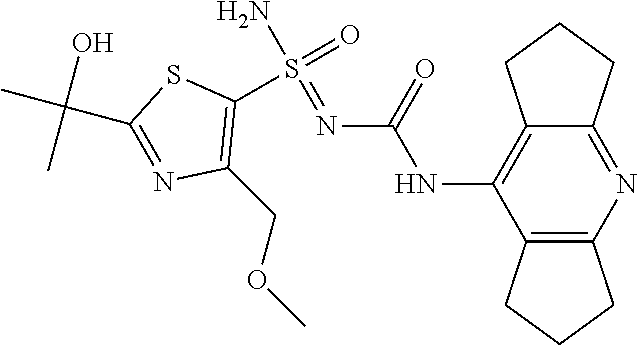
C1(S(=O)(N)=NC(NC2=C3C(=NC4=C2CCC4)CCC3)=O)=C(COC)N=C(C(C)(O)C)S1
